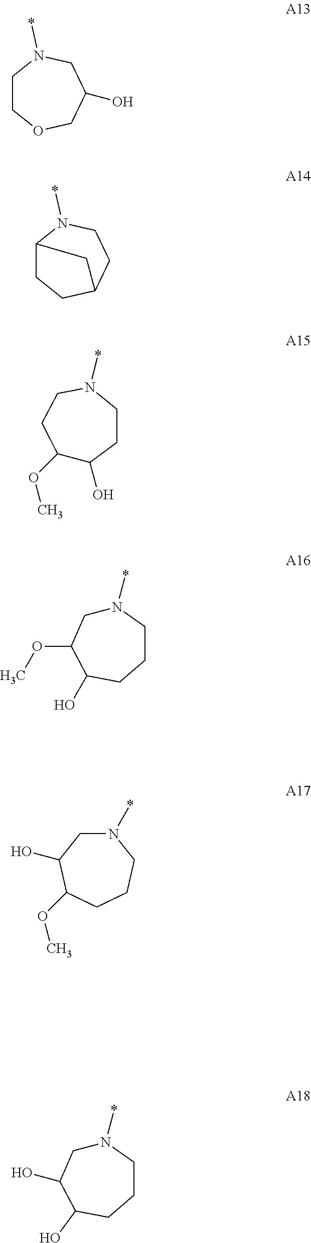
C1COCC(O)CN1*.C12CCC(CCN1*)C2.C1(OC)C(O)CCN(*)CC1.N1(*)CC(OC)C(O)CCC1.N1(*)CC(O)C(OC)CCC1.N1(*)CC(O)C(O)CCC1
